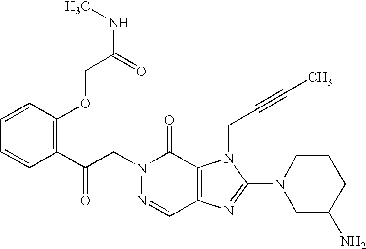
C(N1N=CC2=C(C1=O)N(CC#CC)C(N1CC(N)CCC1)=N2)C(C1=C(OCC(NC)=O)C=CC=C1)=O
